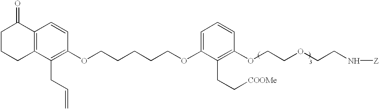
O(CCCCCOC1=CC=CC(OCCOCCN[Z])=C1CC[COOMe])C1=C(CC=C)C2=C(C=C1)C(=O)CCC2
